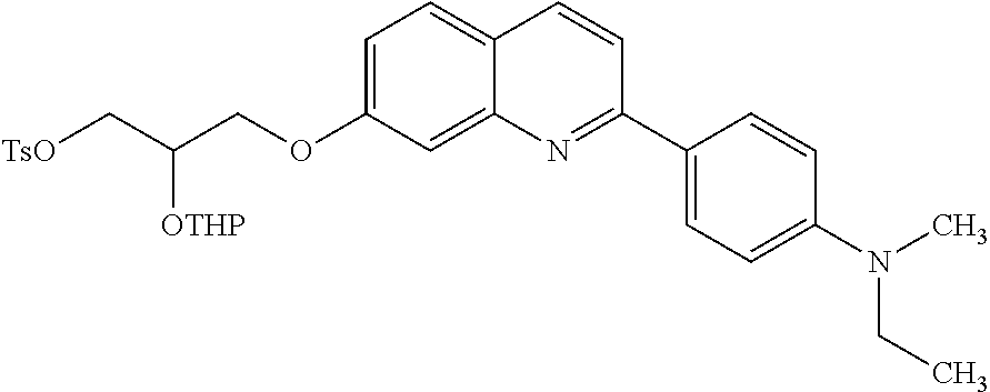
C1=C(OCC(C[TsO])[OTHP])C=C2C(=C1)C=CC(C1=CC=C(N(C)CC)C=C1)=N2
